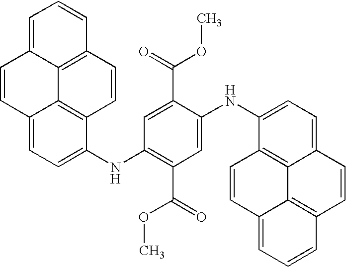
C1=C(C(=O)OC)C(NC2=CC=C3C4=C2C=CC2=CC=CC(=C42)C=C3)=CC(C(=O)OC)=C1NC1=CC=C2C3=C1C=CC1=C3C(=CC=C1)C=C2
